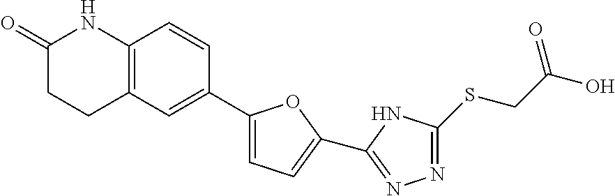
C1(C2=CC=C(C3=NN=C(SCC(O)=O)N3)O2)=CC2=C(C=C1)NC(=O)CC2
